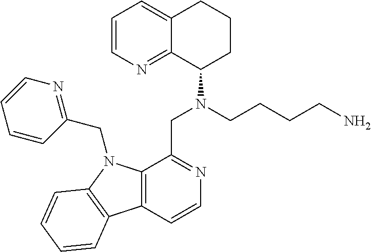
C1=CN=C2C(=C1)CCCC2N(CCCCN)CC1=NC=CC2=C1N(CC1=NC=CC=C1)C1=C2C=CC=C1
